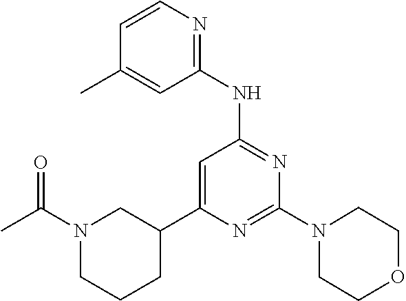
N1=C(N2CCOCC2)N=C(NC2=NC=CC(C)=C2)C=C1C1CN(C(C)=O)CCC1
